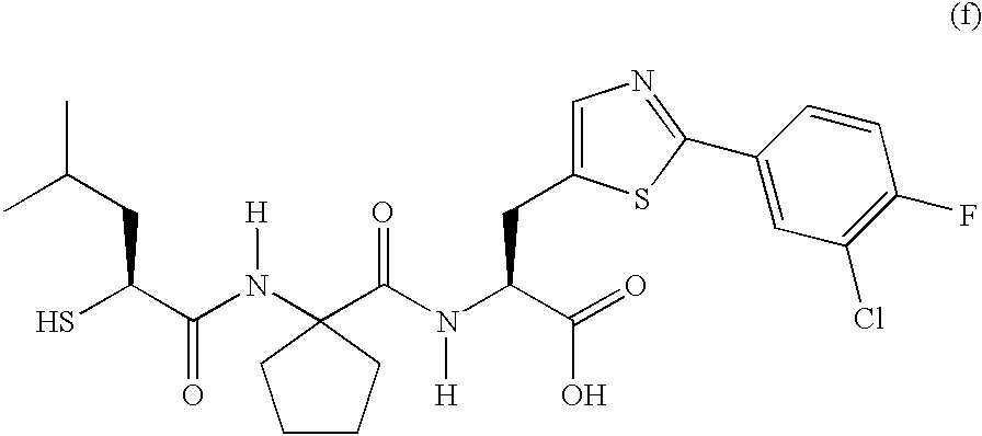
C1CCC(N(C(C(S)CC(C)C)=O)[H])(C(N(C(C(=O)O)CC2=CN=C(C3=CC(Cl)=C(F)C=C3)S2)[H])=O)C1
